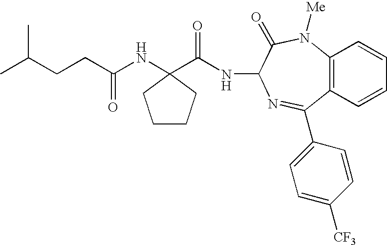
C(C(NC1(C(NC2C(=O)N([Me])C3=C(C(C4=CC=C([CF3])C=C4)=N2)C=CC=C3)=O)CCCC1)=O)CC(C)C
